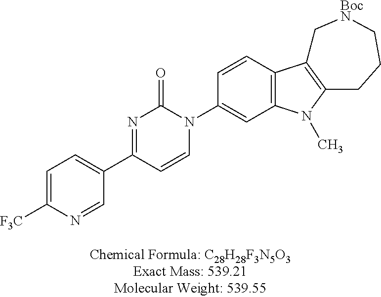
C1(C2=NC(=O)N(C3=CC4=C(C=C3)C3=C(N4C)CCC[BocN]C3)C=C2)=CC=C([F3C])N=C1
